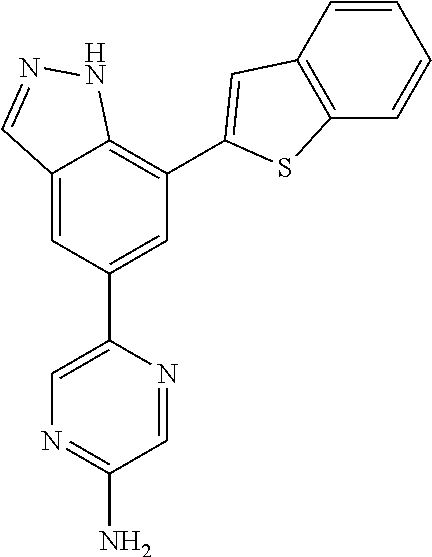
C12=CC(C3=CN=C(N)C=N3)=CC(C3=CC4=C(C=CC=C4)S3)=C1NN=C2
